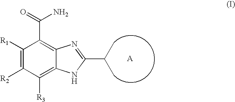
C1([R1])=C([R2])C([R3])=C2C(=C1C(=O)N)N=C(C(C)C)N2
